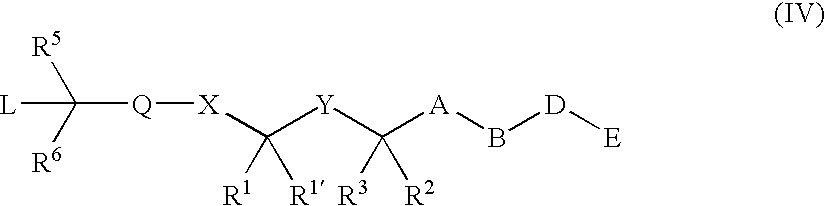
C([Q][X]C([Y]C([A]B[D][E])([R3])[R2])([R1])[R1])([R5])([R6])[L]
